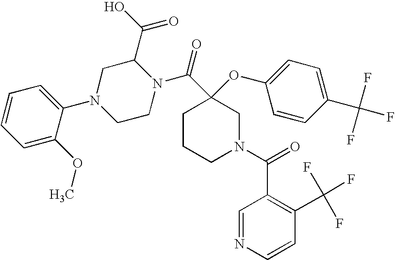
C1=C(OC)C(N2CCN(C(=O)C3(OC4=CC=C(C(F)(F)F)C=C4)CCCN(C(C4=C(C(F)(F)F)C=CN=C4)=O)C3)C(C(O)=O)C2)=CC=C1
